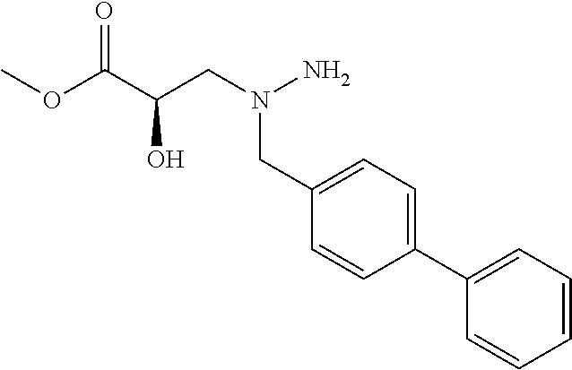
C1=CC=CC=C1C1=CC=C(CN(N)CC(C(OC)=O)O)C=C1
